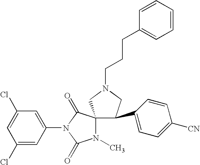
C1=C(Cl)C=C(N2C(=O)C3(N(C)C2=O)C(C2=CC=C([CN])C=C2)CN(CCCC2=CC=CC=C2)C3)C=C1Cl
